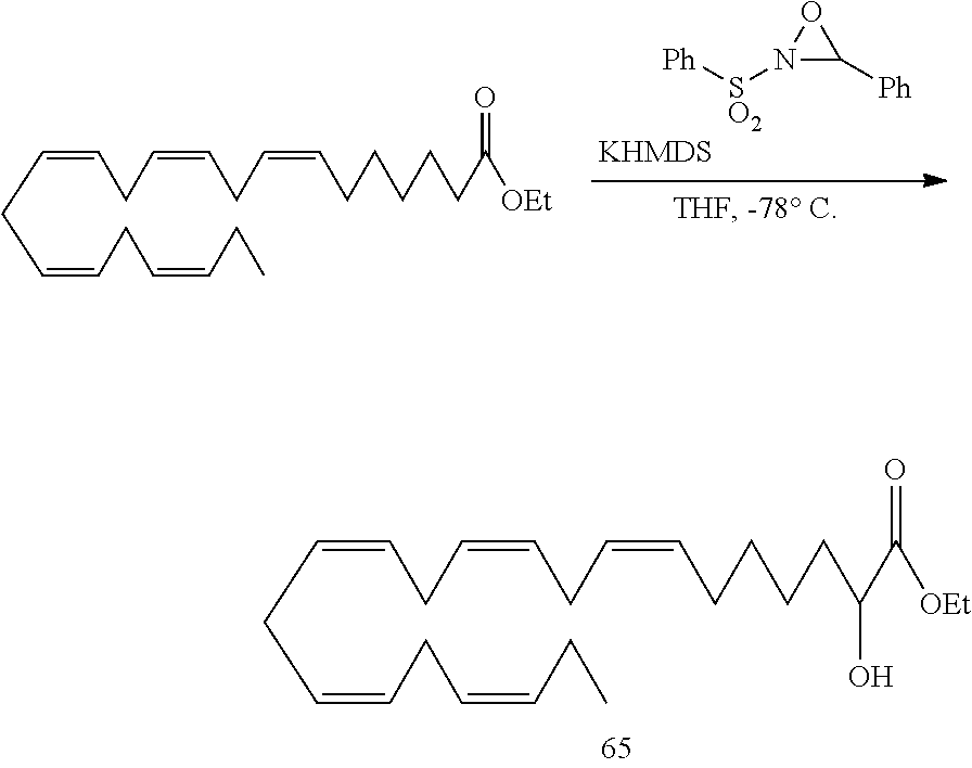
N1([SO2][Ph])C([Ph])O1.C(=CCC=CCC=CCCCCCC([OEt])=O)CC=CCC=CCC.C(=CCC=CCC=CCCCCC(C([OEt])=O)O)CC=CCC=CCC
